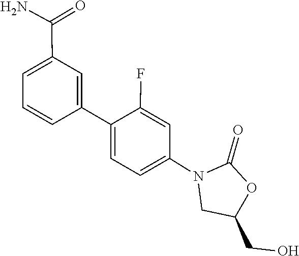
C1(=O)OC(CO)CN1C1=CC=C(C2=CC(C(N)=O)=CC=C2)C(F)=C1
